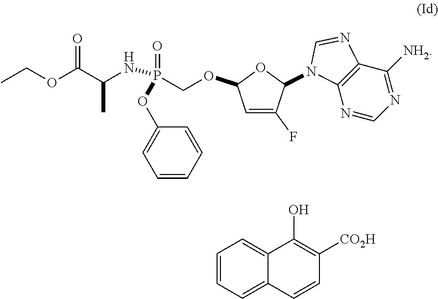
C1=C(F)C(N2C3=C(C([NH2])=NC=N3)N=C2)OC1OCP(=O)(OC1=CC=CC=C1)NC(C)C(OCC)=O.C1=CC=C2C(=C1)C(O)=C([CO2H])C=C2
